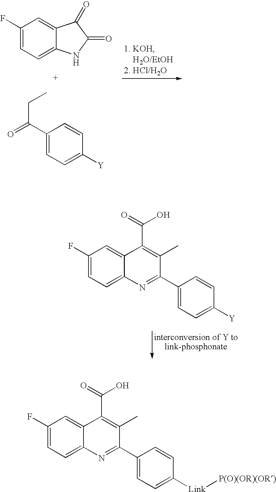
C1(F)=CC=C2C(=C1)C(=O)C(=O)N2.C1(C(CC)=O)=CC=C([Y])C=C1.C1(C2=NC3=CC=C(F)C=C3C(C(O)=O)=C2C)=CC=C([Y])C=C1.C1(C2=NC3=CC=C(F)C=C3C(C(O)=O)=C2C)=CC=C([Link][P(O)(OR)(OR)])C=C1
